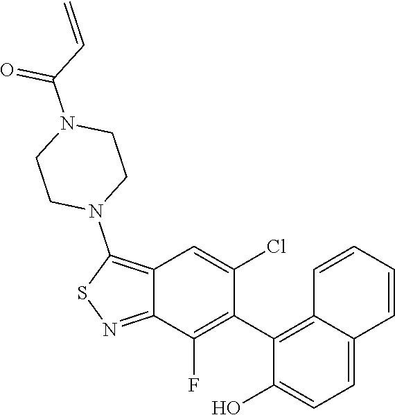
C12=C(N3CCN(C(=O)C=C)CC3)SN=C1C(F)=C(C1=C3C=CC=CC3=CC=C1O)C(Cl)=C2
